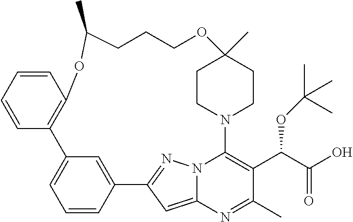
C12=CC3=NN1C(=C(C(C(O)=O)OC(C)(C)C)C(C)=N2)N1CCC(C)(CC1)OCCCC(C)OC1=C(C2=CC=CC3=C2)C=CC=C1
